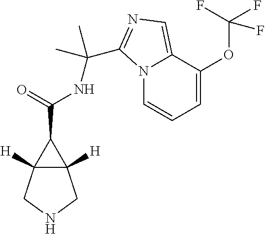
C(=O)(C1C2([H])C1([H])CNC2)NC(C1=NC=C2N1C=CC=C2OC(F)(F)F)(C)C
